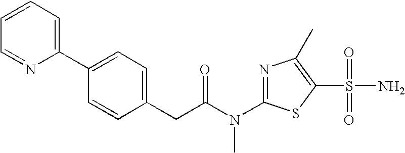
C1=CC=C(C2=CC=C(CC(N(C3=NC(C)=C(S(=O)(=O)N)S3)C)=O)C=C2)N=C1
